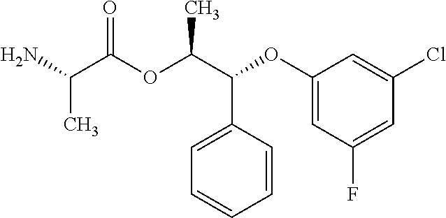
CC(C(=O)OC(C(C1=CC=CC=C1)OC1=CC(F)=CC(Cl)=C1)C)N
